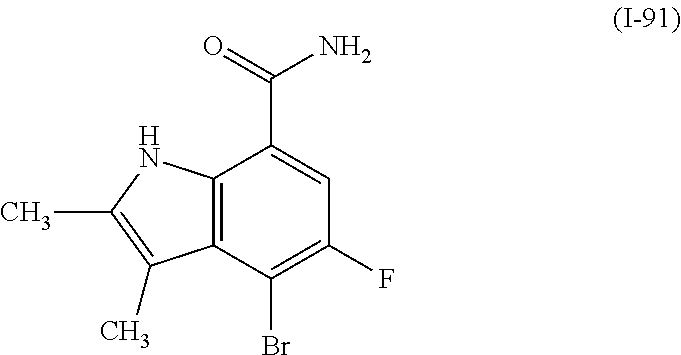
C12=C(C(Br)=C(F)C=C1C(=O)N)C(C)=C(C)N2
